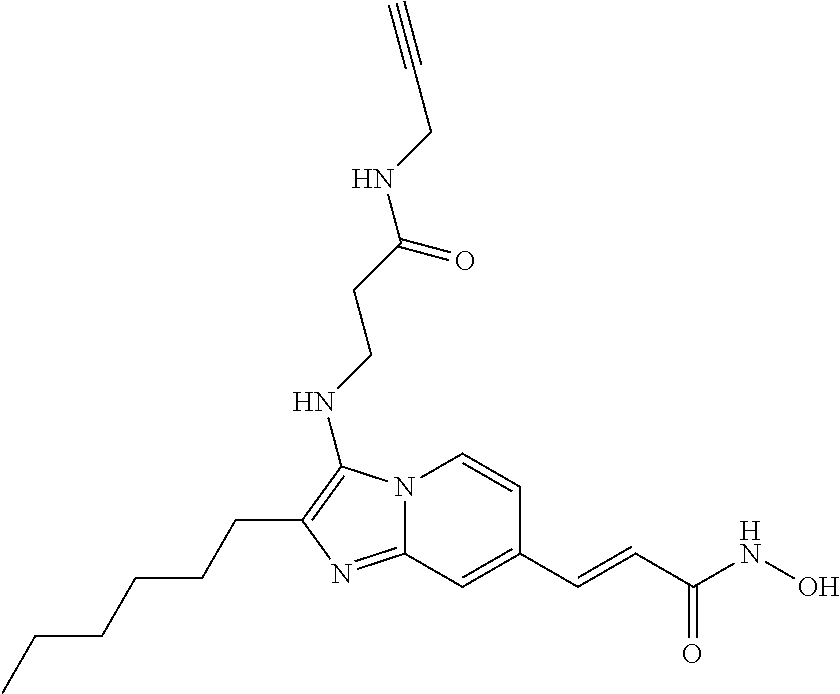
N12C(=NC(CCCCCC)=C1NCCC(NCC#C)=O)C=C(C=CC(NO)=O)C=C2
